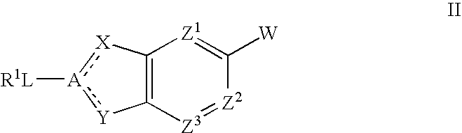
C12=C([Z3]=[Z2]C([W])=[Z1]1)[Y]:[A]([R1L]):[X]2
